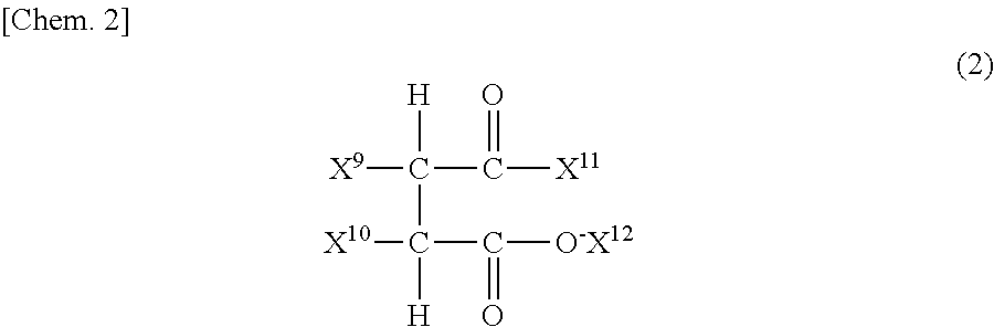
[X9]C(C([X11])=O)([H])C([X10])(C(=O)[O-X12])[H]
